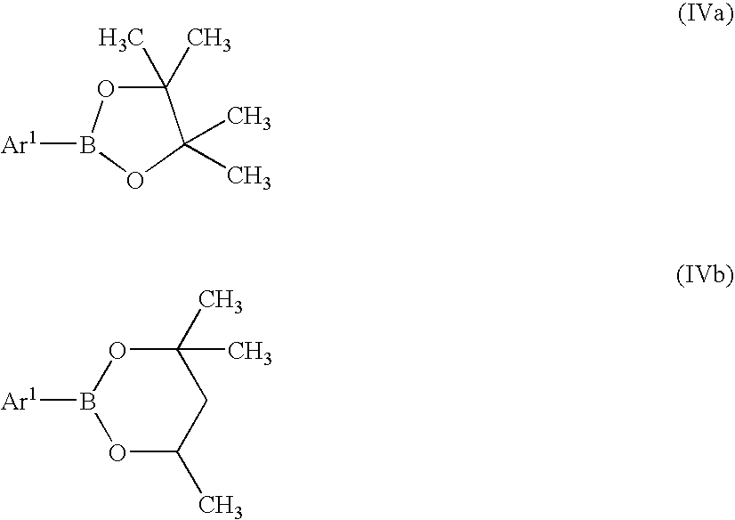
C1(C)(C)OB([Ar1])OC1(C)C.C1(C)(C)OB([Ar1])OC(C)C1
